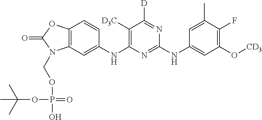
O=C1OC2=C(C=C(NC3=C([D3C])C([D])=NC(NC4=CC(O[CD3])=C(F)C(C)=C4)=N3)C=C2)N1COP(=O)(OC(C)(C)C)O
